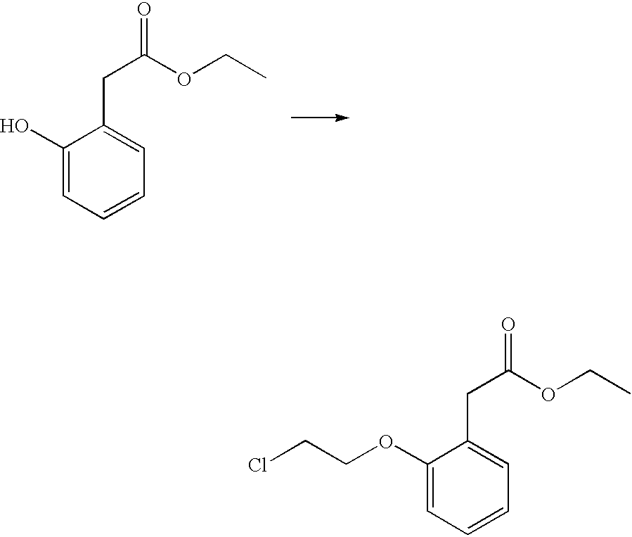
C1(OCCCl)=CC=CC=C1CC(OCC)=O.C1(O)=CC=CC=C1CC(OCC)=O
